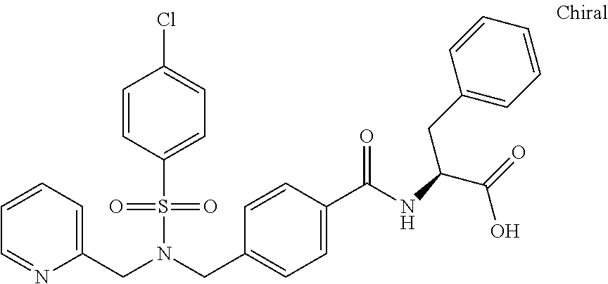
C1=CC=C(CN(S(=O)(=O)C2=CC=C(Cl)C=C2)CC2=CC=C(C(NC(CC3=CC=CC=C3)C(O)=O)=O)C=C2)N=C1
